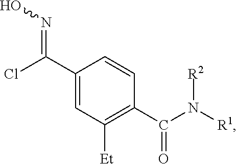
C(C1=CC([Et])=C(C(N([R1])[R2])=O)C=C1)(Cl)=NO
